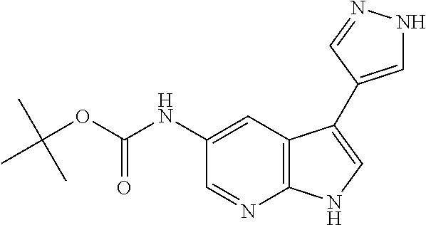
C1=NC2=C(C=C1NC(OC(C)(C)C)=O)C(C1=CNN=C1)=CN2
